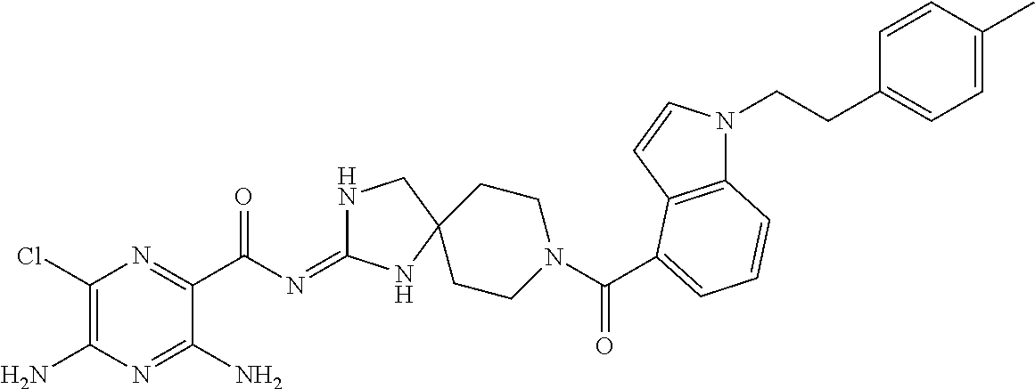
C1(Cl)=C(N)N=C(N)C(C(N=C2NCC3(N2)CCN(C(C2=CC=CC4=C2C=CN4CCC2=CC=C(C)C=C2)=O)CC3)=O)=N1
